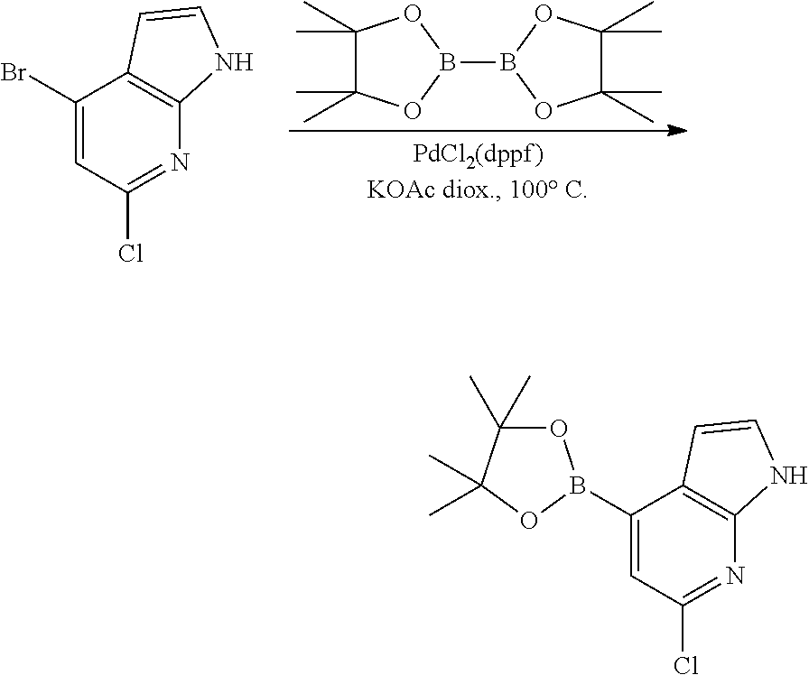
C1(C)(C)C(C)(C)OB(B2OC(C)(C)C(C)(C)O2)O1.C1(Br)=CC(Cl)=NC2=C1C=CN2.C1(B2OC(C)(C)C(C)(C)O2)=CC(Cl)=NC2=C1C=CN2
